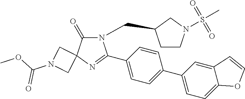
N1(CC2CCN(S(C)(=O)=O)C2)C(=O)C2(N=C1C1=CC=C(C3=CC=C4C(=C3)C=CO4)C=C1)CN(C(OC)=O)C2
